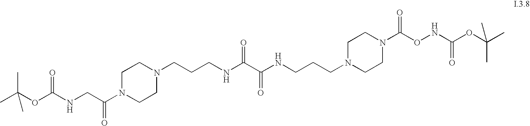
C(NC(C(NCCCN1CCN(C(CNC(OC(C)(C)C)=O)=O)CC1)=O)=O)CCN1CCN(C(ONC(OC(C)(C)C)=O)=O)CC1
